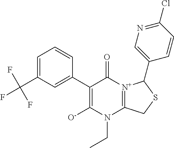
C(C1=CC=CC(C2=C([O-])N(CC)C3=[N+](C2=O)C(C2=CN=C(Cl)C=C2)SC3)=C1)(F)(F)F
